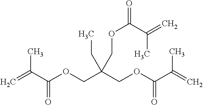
O(CC(COC(C(=C)C)=O)(CC)COC(=O)C(=C)C)C(C(=C)C)=O
